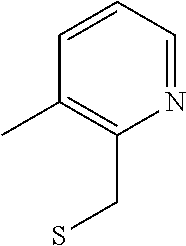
C1=CC=NC(CS)=C1C
